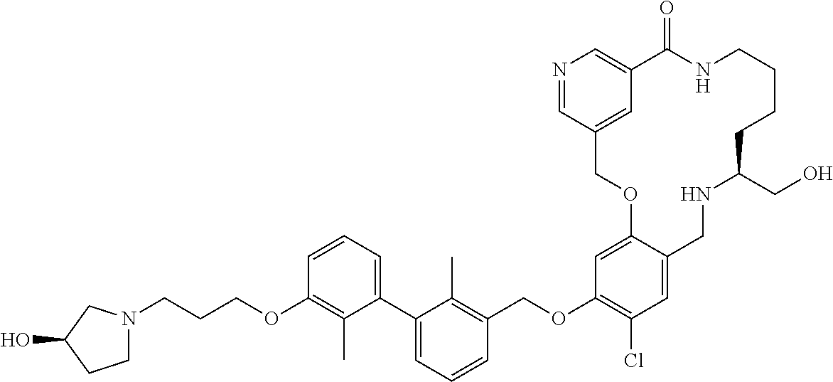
C(OC1=C(Cl)C=C2C(=C1)OCC1=CC(=CN=C1)C(=O)NCCCCC(CO)NC2)C1=C(C)C(C2=CC=CC(OCCCN3CCC(O)C3)=C2C)=CC=C1
